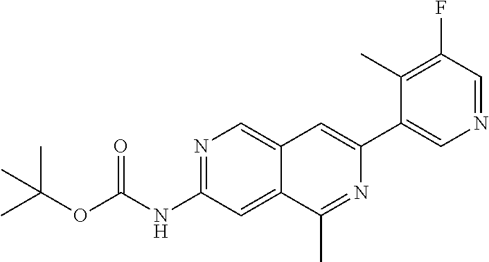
N1=C(NC(OC(C)(C)C)=O)C=C2C(=C1)C=C(C1=CN=CC(F)=C1C)N=C2C
